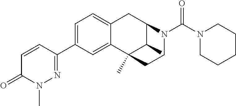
C12=CC(C3=NN(C)C(=O)C=C3)=CC=C1CC1C(C)C2(C)CCN1C(N1CCCCC1)=O
